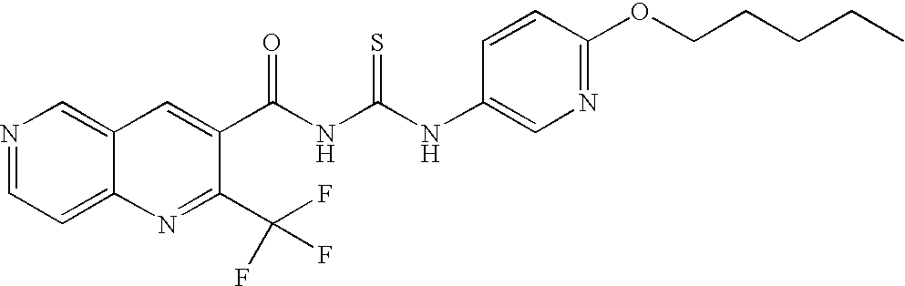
N1=CC=C2C(=C1)C=C(C(NC(NC1=CN=C(OCCCCC)C=C1)=S)=O)C(C(F)(F)F)=N2
